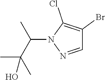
CC(O)(C(C)N1N=CC(Br)=C1Cl)C
